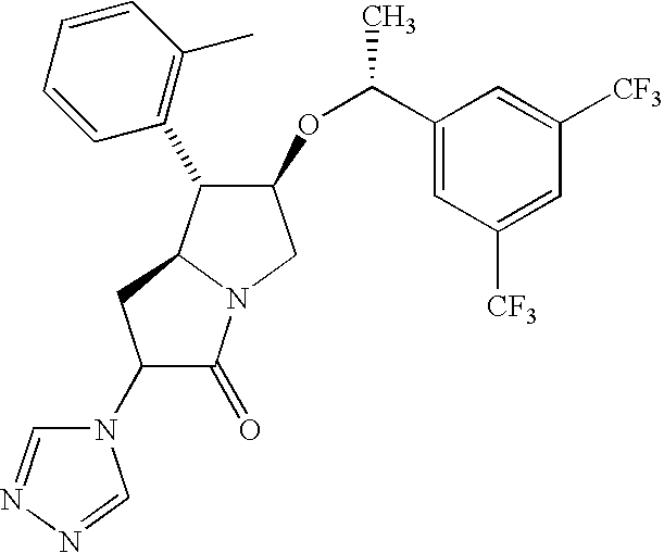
C1(N2C=NN=C2)C(=O)N2C(C1)C(C1=C(C)C=CC=C1)C(OC(C)C1=CC([CF3])=CC([CF3])=C1)C2
